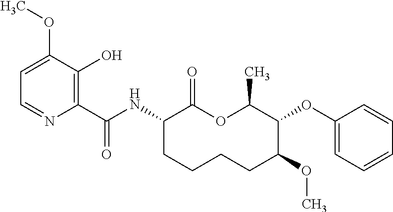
C1(C(NC2C(=O)OC(C)C(OC3=CC=CC=C3)C(OC)CCCC2)=O)=C(O)C(OC)=CC=N1
